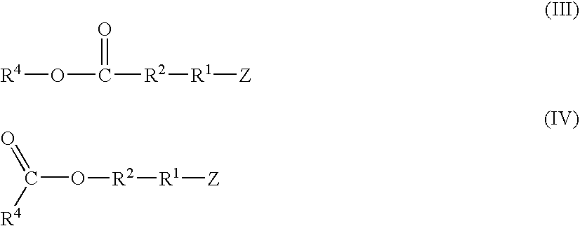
C(=O)([R4])O[R2][R1][Z].[R4]OC([R2][R1][Z])=O
